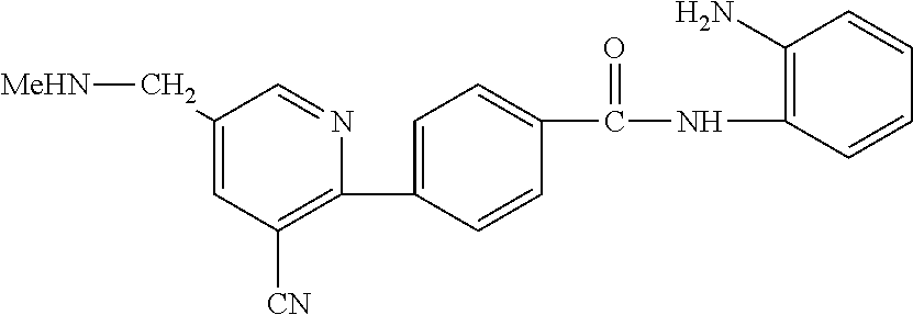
C1(C[MeHN])=CC([CN])=C(C2=CC=C(C(NC3=C(N)C=CC=C3)=O)C=C2)N=C1
